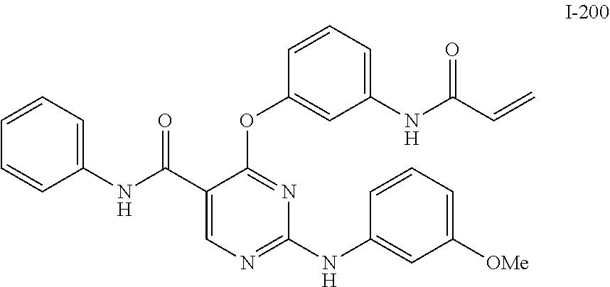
C1(C(NC2=CC=CC=C2)=O)=CN=C(NC2=CC([OMe])=CC=C2)N=C1OC1=CC(NC(C=C)=O)=CC=C1
